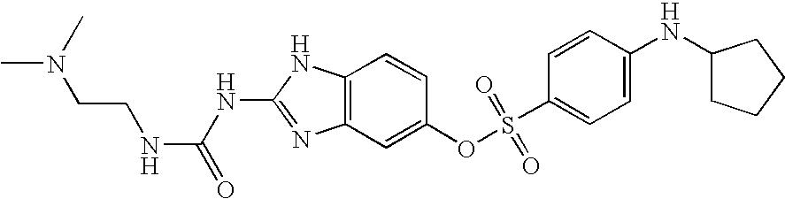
C12=C(C=C(OS(C3=CC=C(NC4CCCC4)C=C3)(=O)=O)C=C1)N=C(NC(=O)NCCN(C)C)N2
